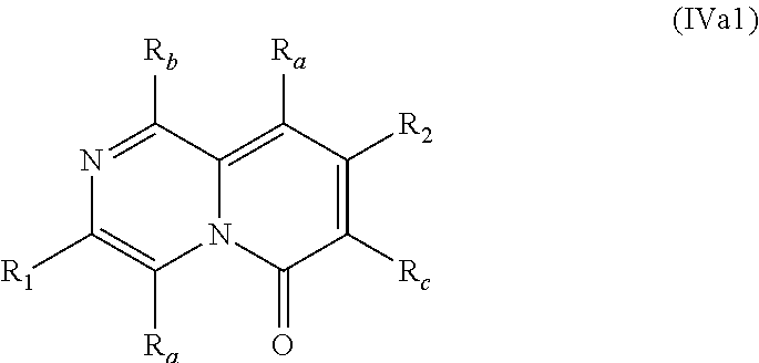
N1=C([Rb])C2=C([Ra])C([R2])=C([Rc])C(=O)N2C([Ra])=C1[R1]
